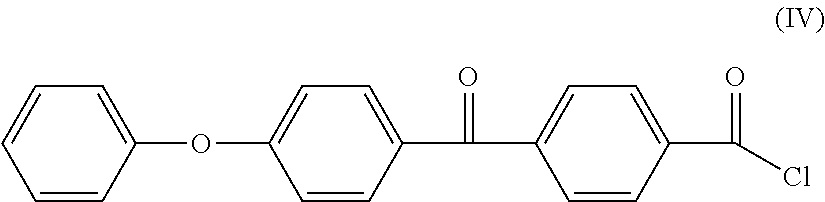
C1=CC(OC2=CC=C(C(C3=CC=C(C(Cl)=O)C=C3)=O)C=C2)=CC=C1
